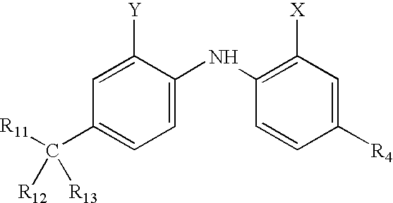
C1=C([Y])C(NC2=C([X])C=C([R4])C=C2)=CC=C1C([R11])([R13])[R12]
